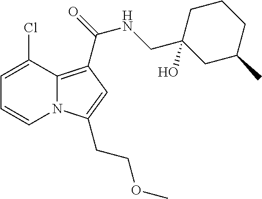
C1=C(Cl)C2=C(C(NCC3(O)CC(C)CCC3)=O)C=C(CCOC)N2C=C1
